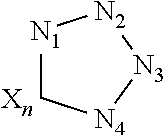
[N1]1C[N4][N3][N2]1
